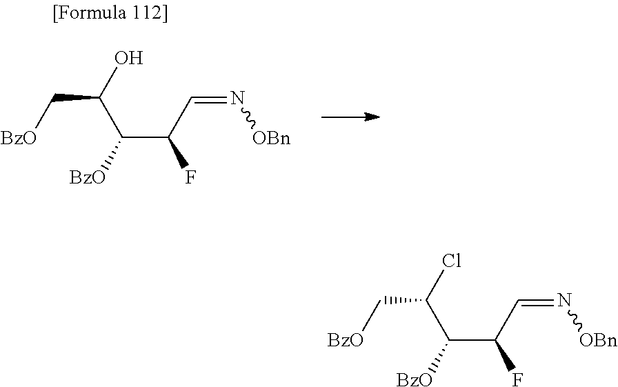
C(C(F)C=N[OBn])([BzO])C(O)C[BzO].C(C(F)C=N[OBn])([BzO])C(Cl)C[BzO]
